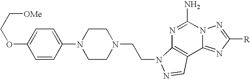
C1(N)=NC2=C(C3=NC([R])=NN13)C=NN2CCN1CCN(C2=CC=C(OCC[OMe])C=C2)CC1
